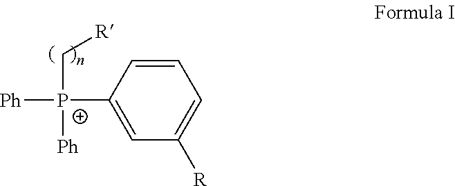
C1=CC([P+]([Ph])(C[R])[Ph])=CC([R])=C1
